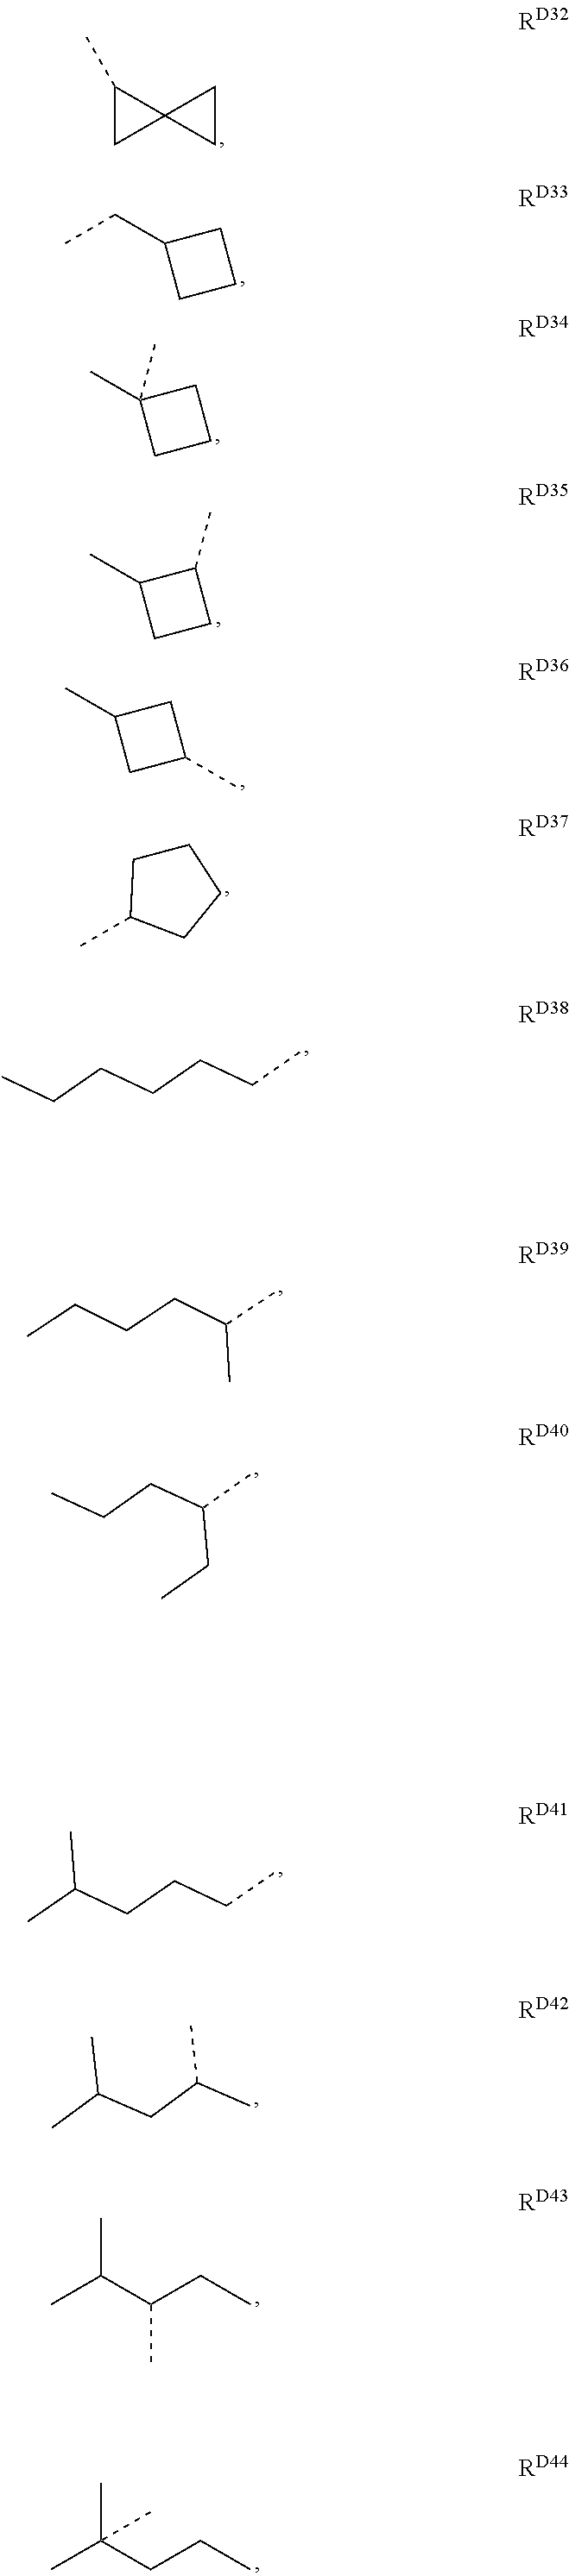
C12(C(C)C1)CC2.C1(CC)CCC1.C1(C)(C)CCC1.C1(C)CCC1C.C1(C)CC(C)C1.C1CC(C)CC1.CCCCCCC.CCCCC(C)C.CCCC(C)CC.CC(C)CCCC.CC(C)CC(C)C.C(C)(C(CC)C)C.CC(C)(CCC)C
